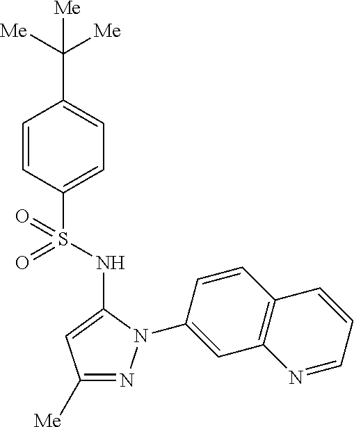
C1(C([Me])([Me])[Me])=CC=C(S(=O)(=O)NC2=CC([Me])=NN2C2=CC3=C(C=C2)C=CC=N3)C=C1
